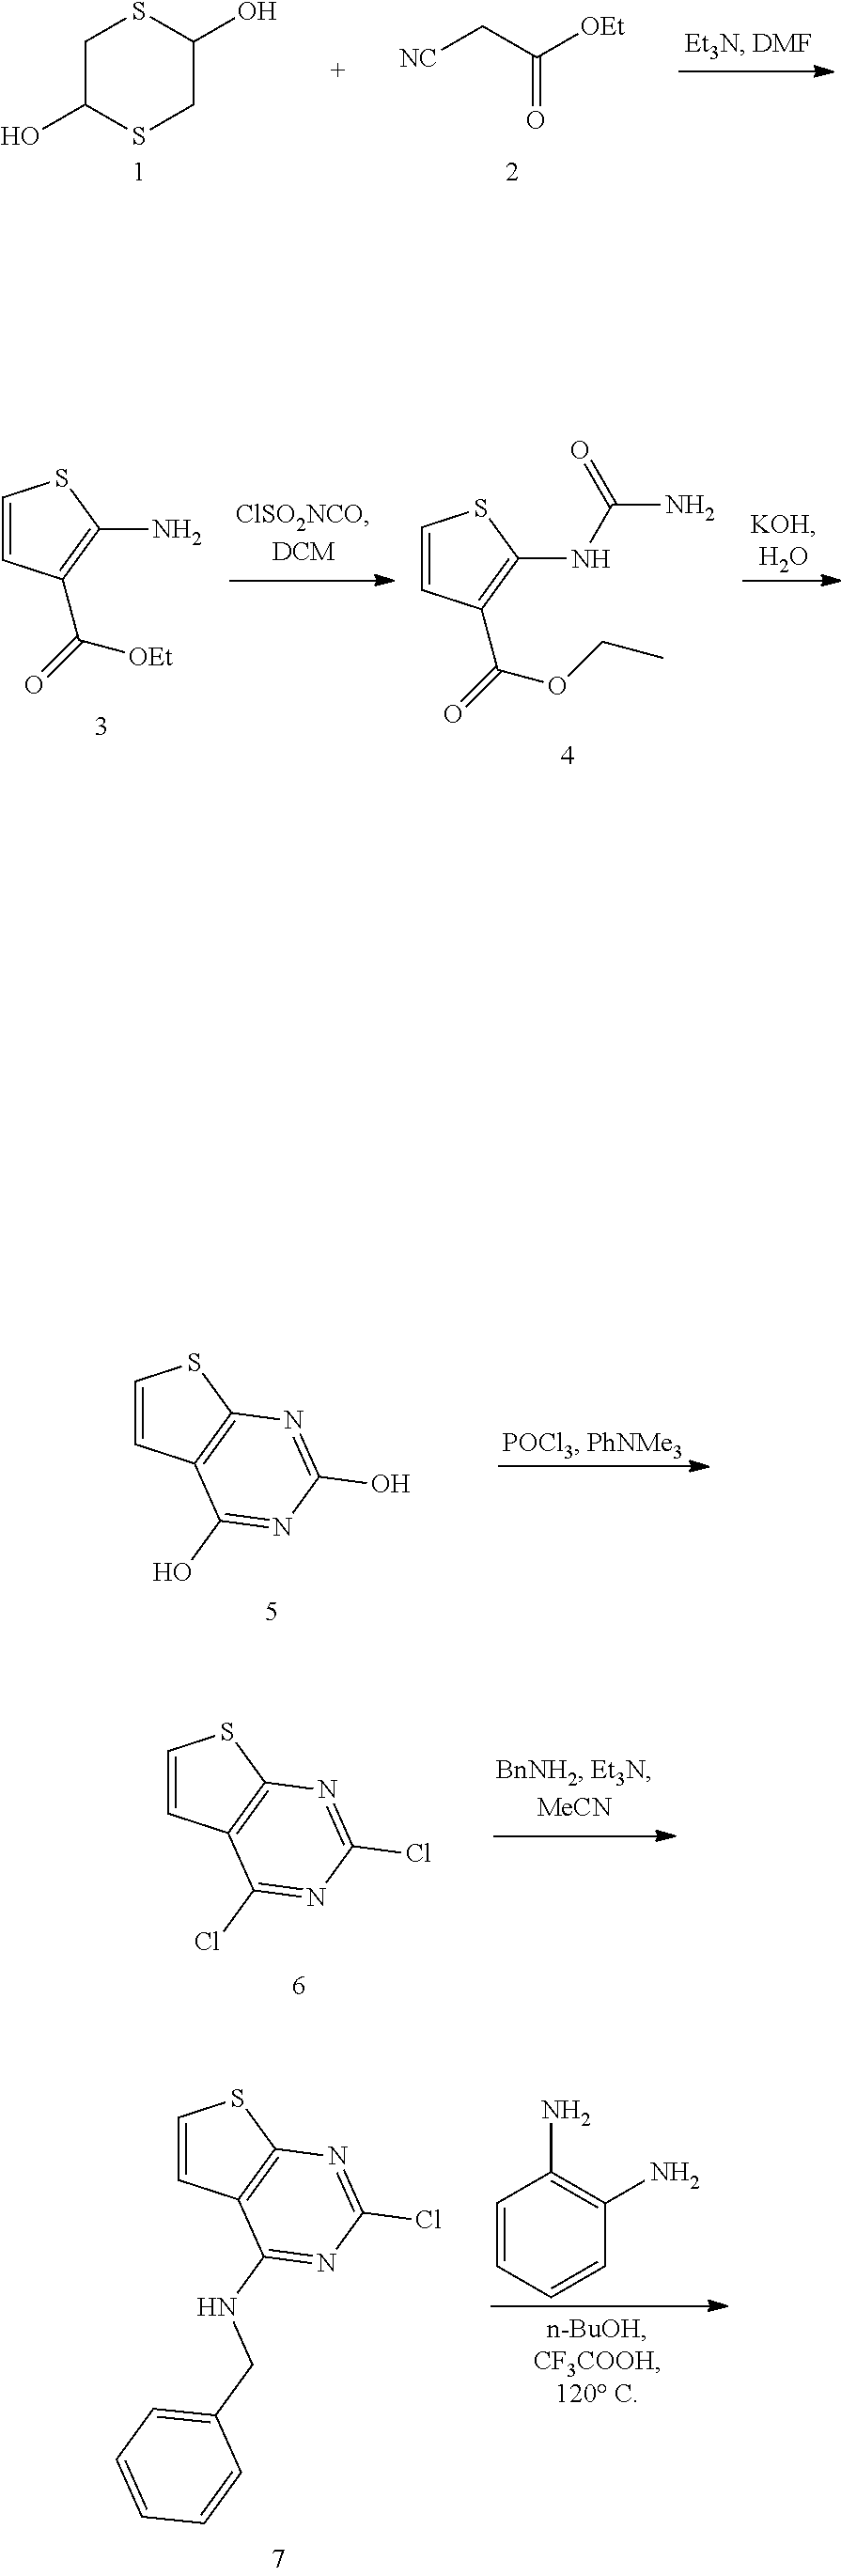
C1=CC2=C(S1)N=C(O)N=C2O.C1=CC2=C(S1)N=C(Cl)N=C2Cl.C1=CC2=C(S1)N=C(Cl)N=C2NCC1=CC=CC=C1.C1=CC=CC(N)=C1N.C1C(O)SCC(O)S1.[NC]CC([OEt])=O.C1=CC(C(=O)OCC)=C(NC(N)=O)S1.C1=CC(C(=O)[OEt])=C(N)S1
